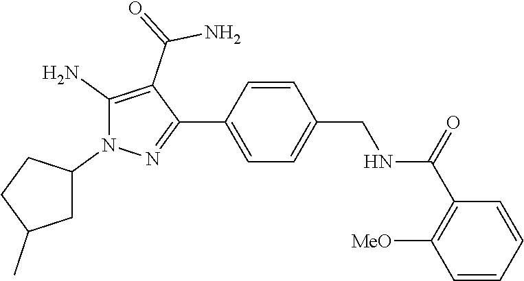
C1=CC(C2=NN(C3CCC(C)C3)C(N)=C2C(N)=O)=CC=C1CNC(C1=C([MeO])C=CC=C1)=O
